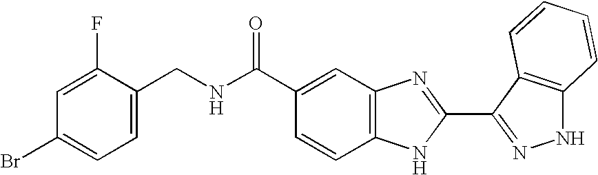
C(C1=CC2=C(C=C1)NC(C1=NNC3=C1C=CC=C3)=N2)(=O)NCC1=CC=C(Br)C=C1F
